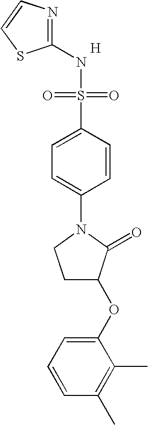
N1=C(NS(=O)(=O)C2=CC=C(N3CCC(OC4=CC=CC(C)=C4C)C3=O)C=C2)SC=C1.[H]
